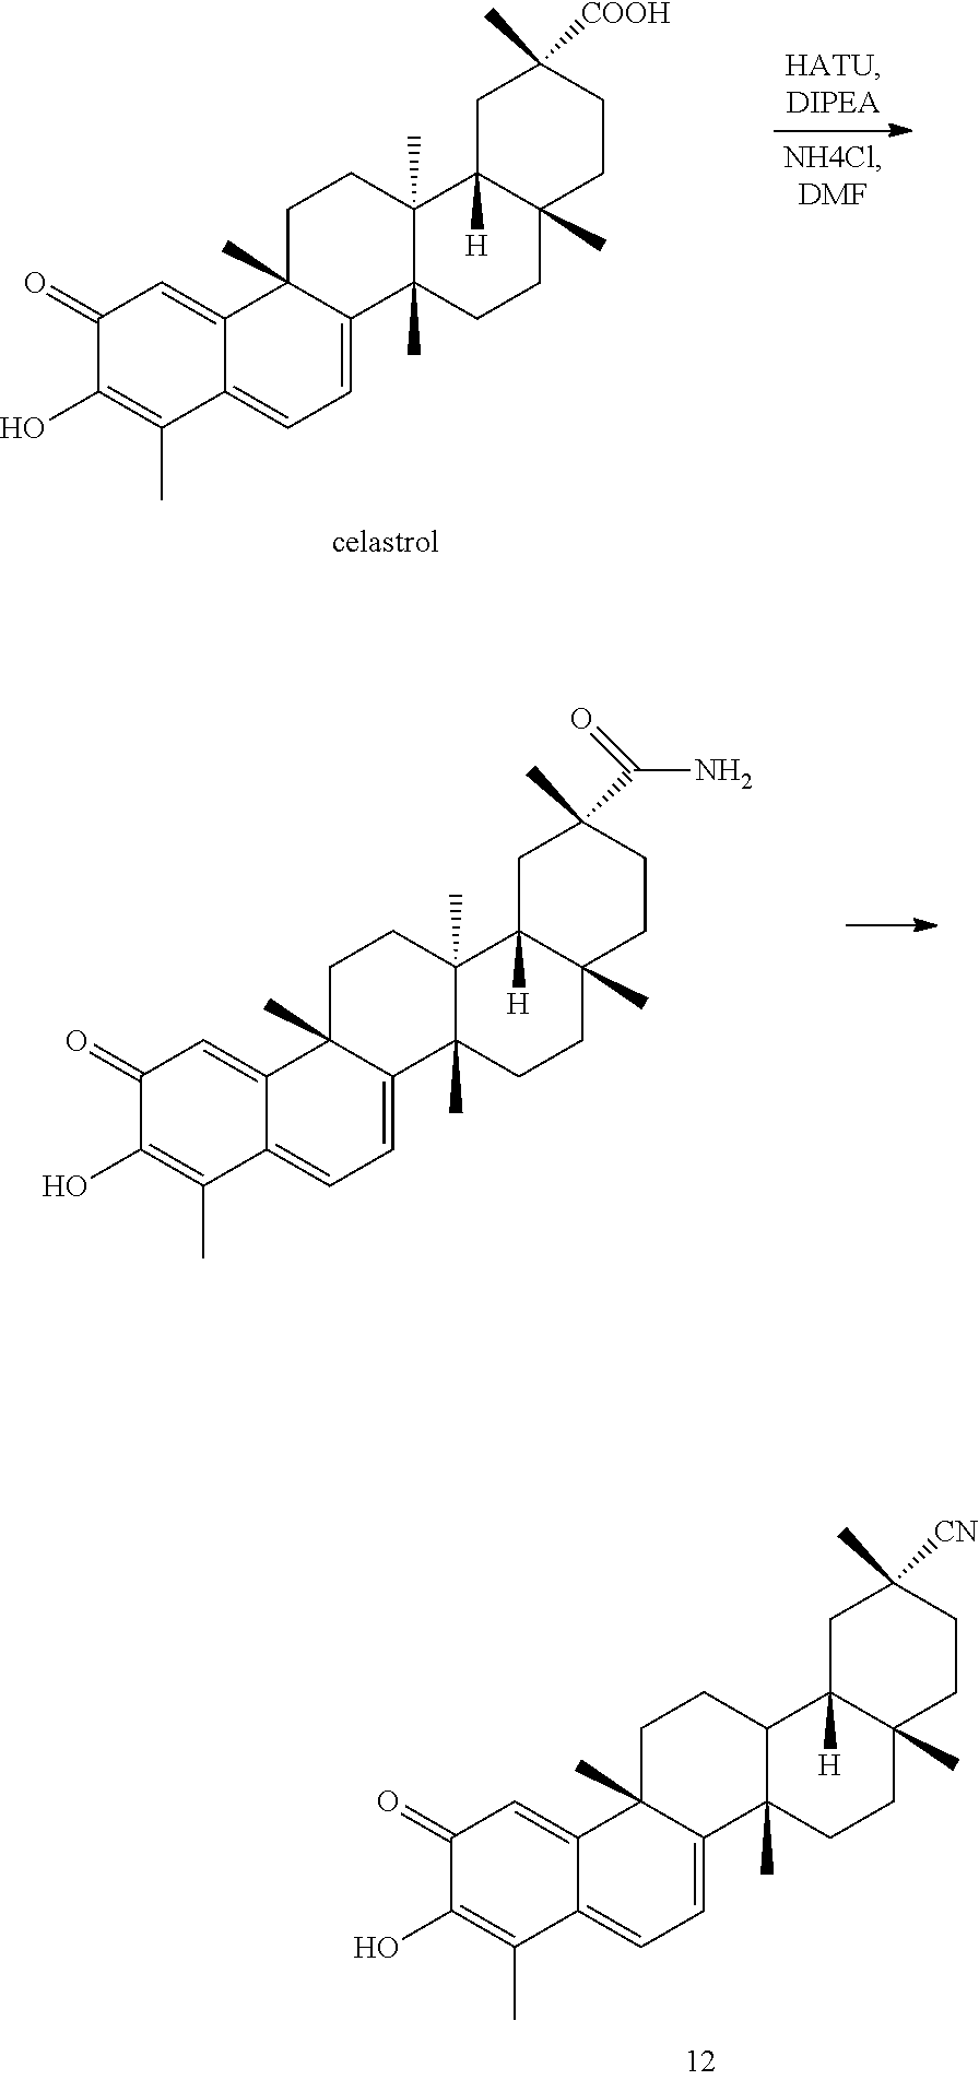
C1C2([H])C(C)(CCC1([COOH])C)CCC1(C)C2(C)CCC2(C)C1=CC=C1C2=CC(=O)C(O)=C1C.C1C2([H])C(C)(CCC1([CN])C)CCC1(C)C2CCC2(C)C1=CC=C1C2=CC(=O)C(O)=C1C.C1C2([H])C(C)(CCC1(C(N)=O)C)CCC1(C)C2(C)CCC2(C)C1=CC=C1C2=CC(=O)C(O)=C1C
